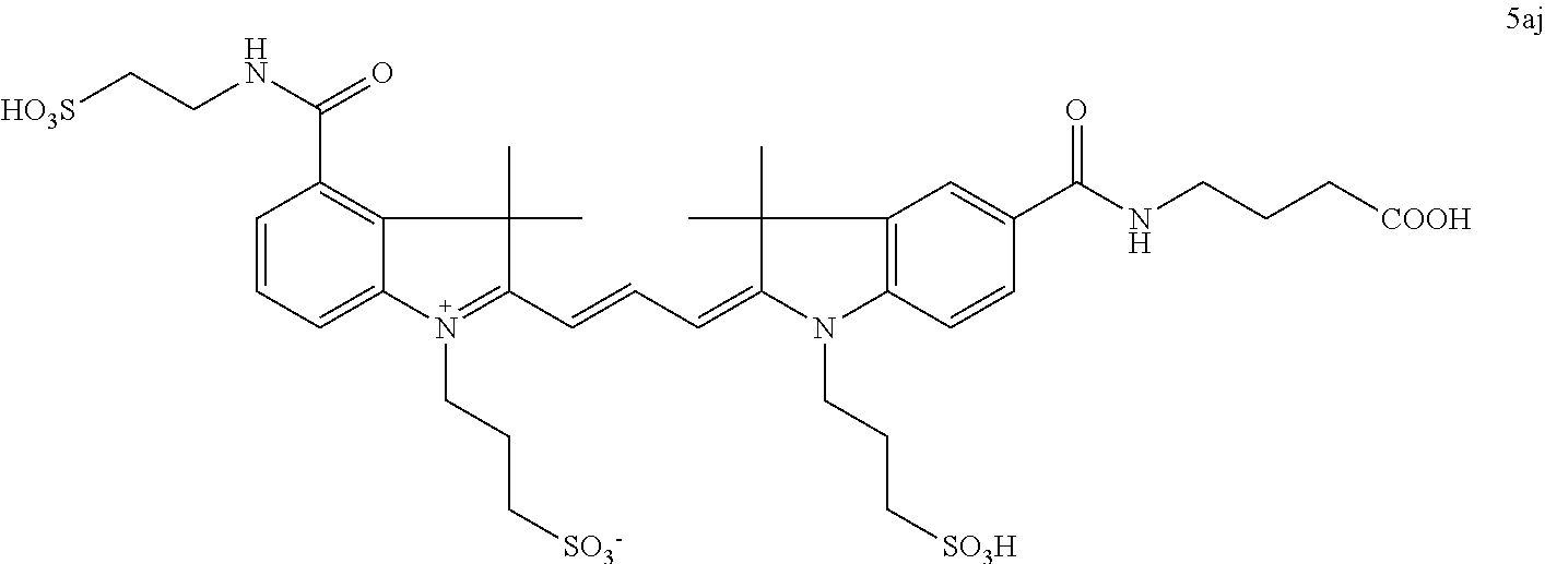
C1=CC=C2C(=C1C(=O)NCC[HO3S])C(C)(C)C(C=CC=C1N(CCC[SO3H])C3=C(C=C(C(NCCC[COOH])=O)C=C3)C1(C)C)=N2CCC[SO3-]
